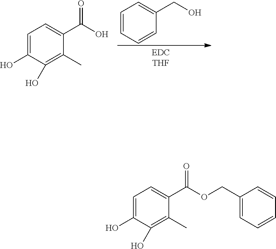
C1=CC=CC(CO)=C1.C1=C(O)C(O)=C(C)C(C(O)=O)=C1.C1=C(O)C(O)=C(C)C(C(OCC2=CC=CC=C2)=O)=C1
